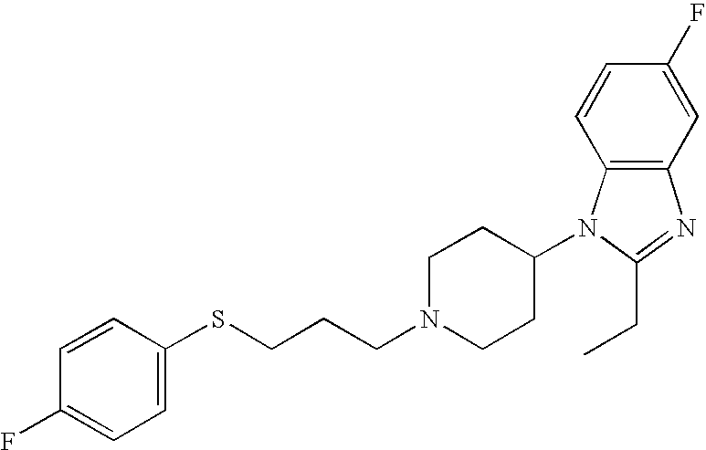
C12=C(N(C3CCN(CCCSC4=CC=C(F)C=C4)CC3)C(CC)=N1)C=CC(F)=C2
